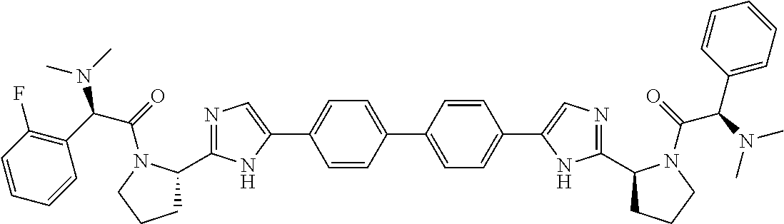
C1C(C2=NC=C(C3=CC=C(C4=CC=C(C5=CN=C(C6CCCN6C(C(N(C)C)C6=CC=CC=C6)=O)N5)C=C4)C=C3)N2)N(C(=O)C(C2=C(F)C=CC=C2)N(C)C)CC1
